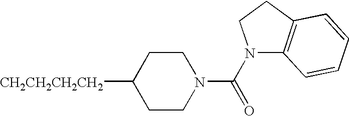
[CH2CH2CH2CH2]C1CCN(C(N2C3=C(CC2)C=CC=C3)=O)CC1
